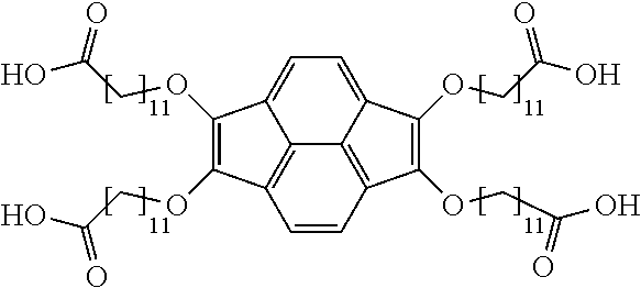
C12=CC=C3C(OCC(O)=O)=C(OCC(O)=O)C4=C3C1=C(C=C4)C(OCC(O)=O)=C2OCC(O)=O
